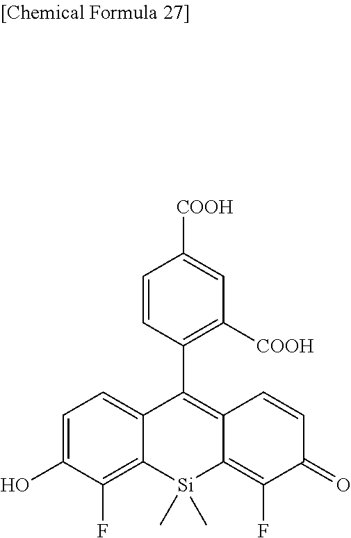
C1=CC(C2=C3C(=C(F)C(=O)C=C3)[Si](C)(C)C3=C(F)C(O)=CC=C23)=C([COOH])C=C1[COOH]
